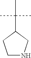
C1NCC(C(C)(C)C)C1
